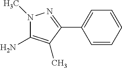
N1(C)C(N)=C(C)C(C2=CC=CC=C2)=N1
